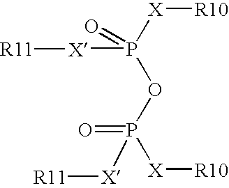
[X](P(OP([X][R10])(=O)[X][R11])(=O)[X][R11])[R10]
